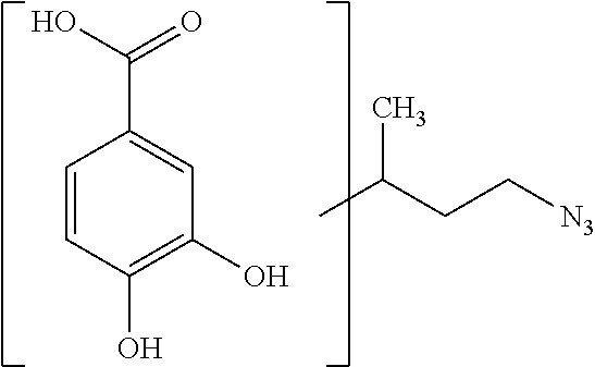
C1=C(C(O)=O)C=CC(O)=C1O.CC(CC[N3])C
